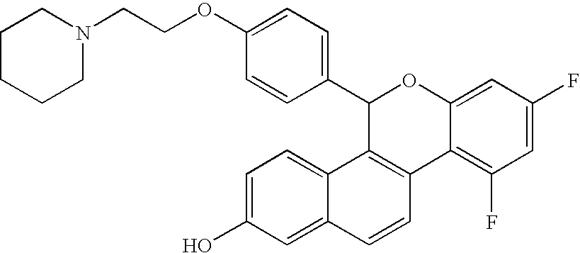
C1(C2=CC=C(OCCN3CCCCC3)C=C2)C2=C(C3=C(F)C=C(F)C=C3O1)C=CC1=CC(O)=CC=C21
